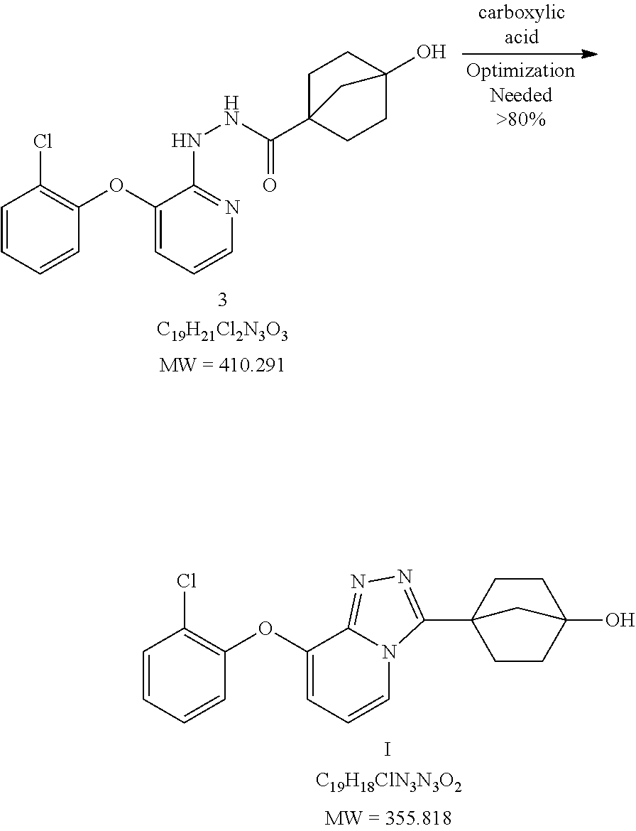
C1=CC=CC(OC2=CC=CN=C2NNC(=O)C23CCC(O)(CC2)C3)=C1Cl.[C19H21Cl2N3O3].C1=CC=CC(OC2=CC=CN3C2=NN=C3C23CCC(O)(CC2)C3)=C1Cl.[C19H18ClN3N3O2].I
